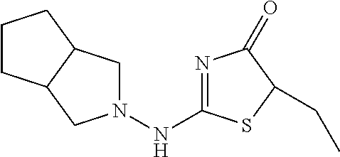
N1=C(NN2CC3C(C2)CCC3)SC(CC)C1=O
